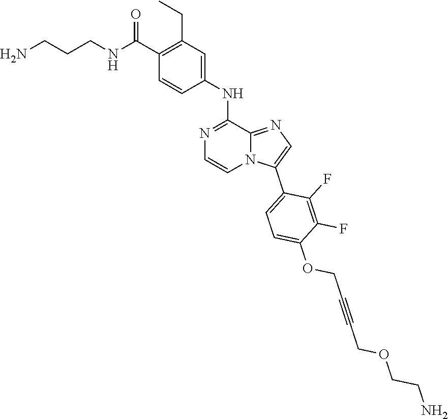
N(C(C1=C(CC)C=C(NC2=NC=CN3C2=NC=C3C2=CC=C(OCC#CCOCCN)C(F)=C2F)C=C1)=O)CCCN
